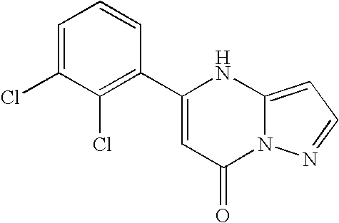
C1(C2=CC(=O)N3C(=CC=N3)N2)=C(Cl)C(Cl)=CC=C1
